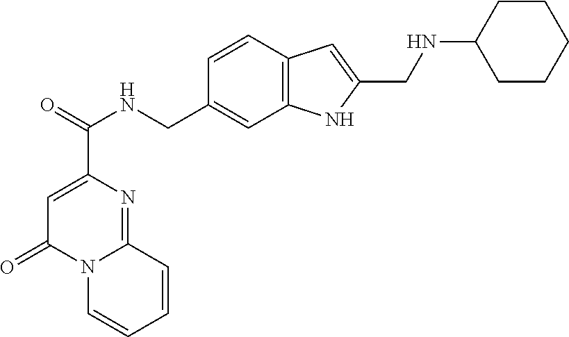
C1=C(C(=O)NCC2=CC3=C(C=C2)C=C(CNC2CCCCC2)N3)N=C2N(C1=O)C=CC=C2
